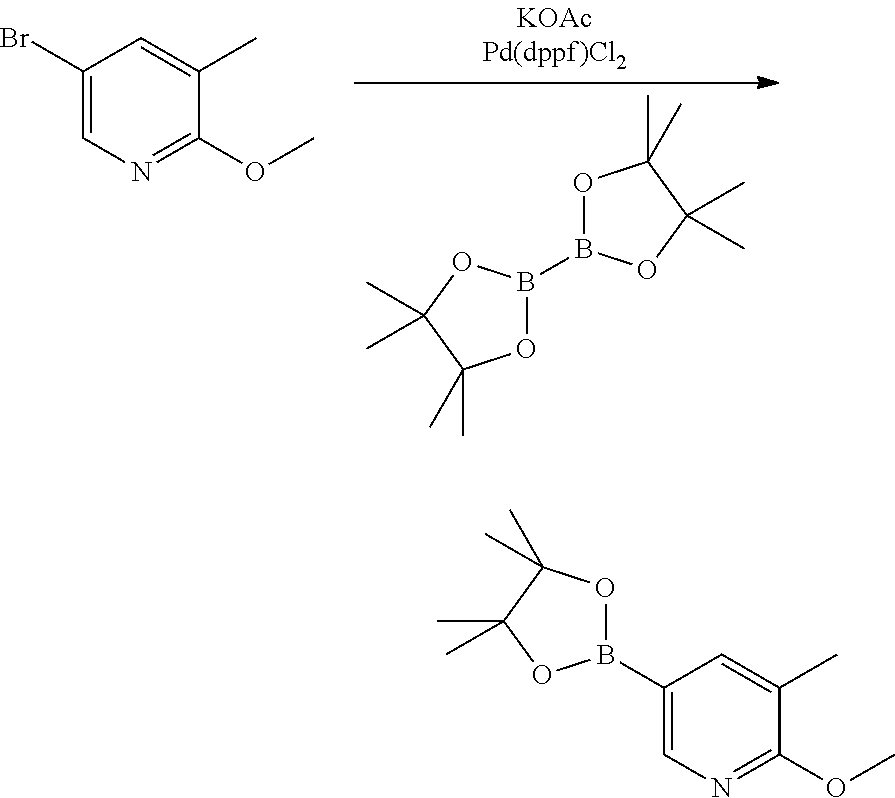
O1B(B2OC(C)(C)C(C)(C)O2)OC(C)(C)C1(C)C.C1(Br)=CN=C(OC)C(C)=C1.C1(B2OC(C)(C)C(C)(C)O2)=CN=C(OC)C(C)=C1
